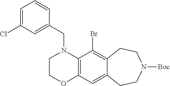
C1COC2=C(N1CC1=CC(Cl)=CC=C1)C(Br)=C1C(=C2)CCN([Boc])CC1
